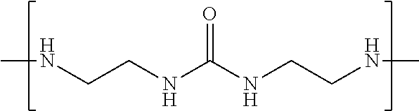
N(CCNC(NCCNC)=O)C
